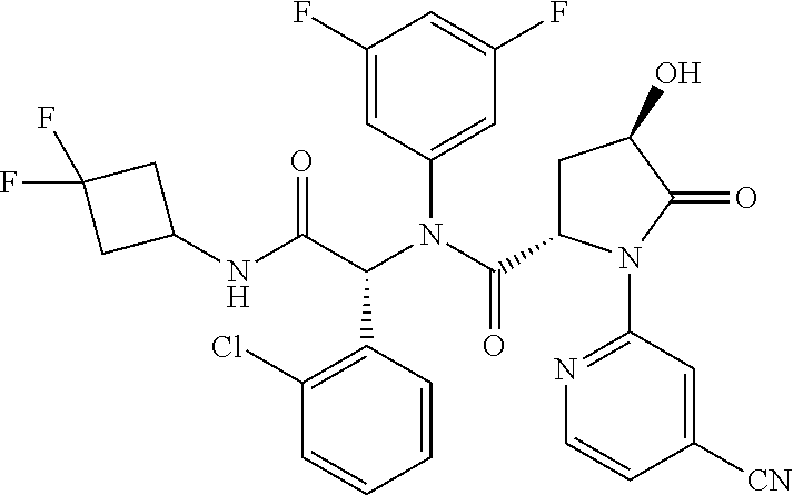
N(C(C(C1=C(Cl)C=CC=C1)N(C(C1CC(O)C(=O)N1C1=NC=CC([CN])=C1)=O)C1=CC(F)=CC(F)=C1)=O)C1CC(F)(F)C1
